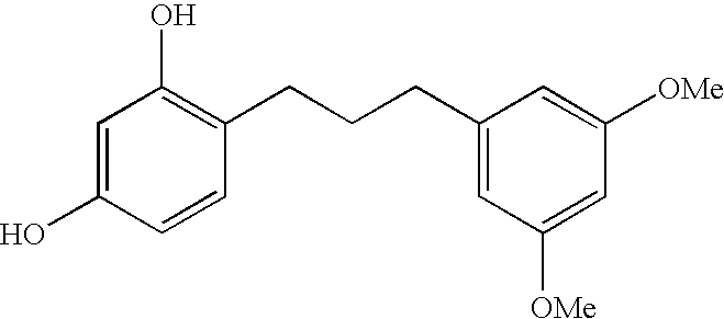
C1=C(O)C=CC(CCCC2=CC([OMe])=CC([OMe])=C2)=C1O
